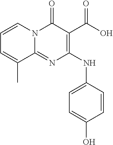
C1=C(O)C=CC(NC2=C(C(O)=O)C(=O)N3C(=N2)C(C)=CC=C3)=C1
